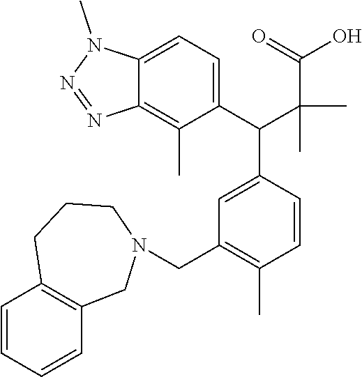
C12=CC=C(C(C(C(O)=O)(C)C)C3=CC(CN4CC5=C(C=CC=C5)CCC4)=C(C)C=C3)C(C)=C1N=NN2C
